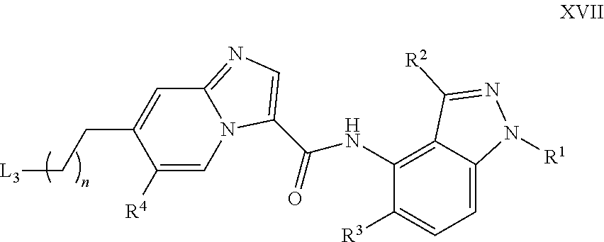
C12=NC=C(C(NC3=C4C(=CC=C3[R3])N([R1])N=C4[R2])=O)N1C=C([R4])C(CC[L3])=C2
